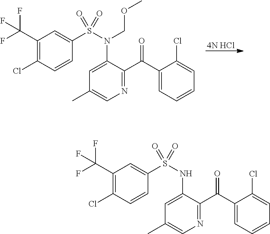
C1=C(N(S(C2=CC(C(F)(F)F)=C(Cl)C=C2)(=O)=O)COC)C(C(C2=CC=CC=C2Cl)=O)=NC=C1C.[4N HCl].C1=C(NS(C2=CC(C(F)(F)F)=C(Cl)C=C2)(=O)=O)C(C(C2=CC=CC=C2Cl)=O)=NC=C1C
